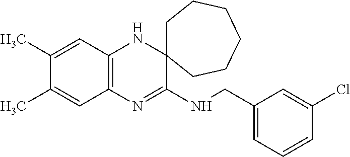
C1(C)=CC2=C(C=C1C)N=C(NCC1=CC=CC(Cl)=C1)C1(N2)CCCCCC1
